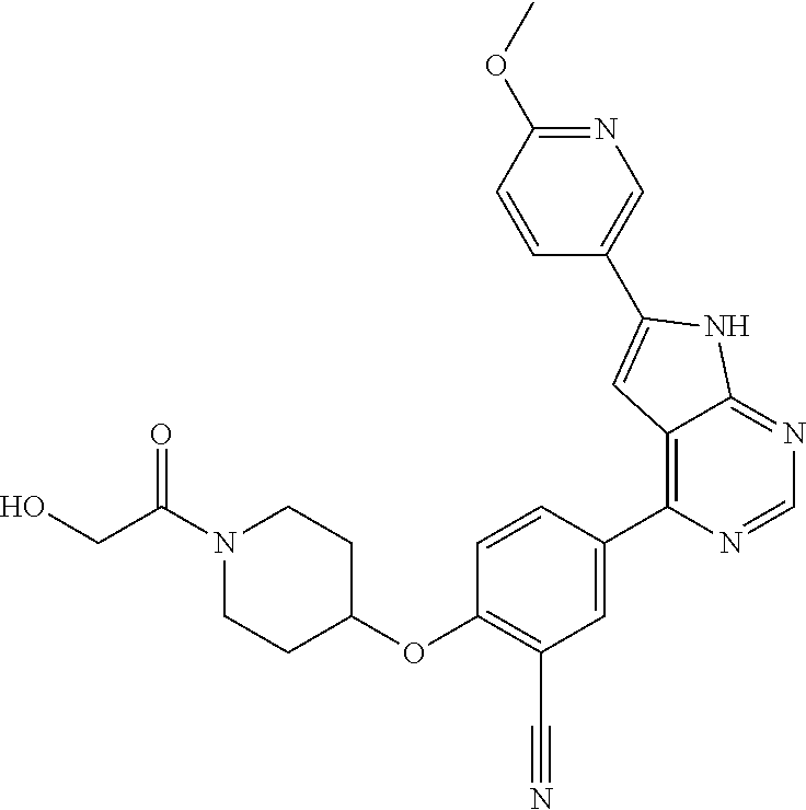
C1(C2=CC3=C(C4=CC(C#N)=C(OC5CCN(C(CO)=O)CC5)C=C4)N=CN=C3N2)=CN=C(OC)C=C1
